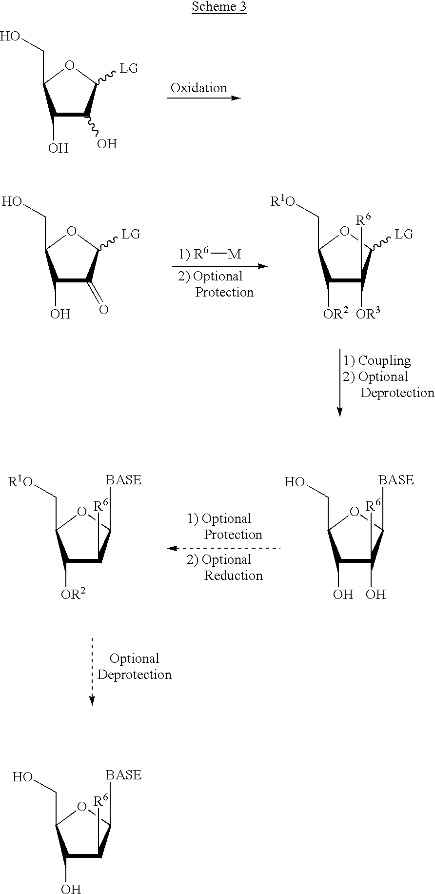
C1(O)C(O)C([LG])OC1CO.C1(O)C(=O)C([LG])OC1CO.C1([OR2])C([OR3])([R6])C([LG])OC1C[R1O].[R6][M].C1(O)C(O)([R6])C([BASE])OC1CO.C1([OR2])C([R6])C([BASE])OC1C[R1O].C1(O)C([R6])C([BASE])OC1CO
